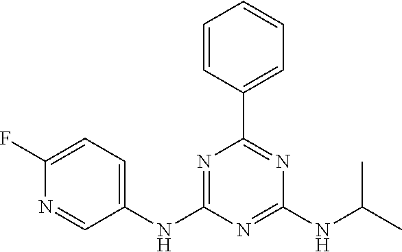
C1(NC2=CC=C(F)N=C2)=NC(C2=CC=CC=C2)=NC(NC(C)C)=N1
